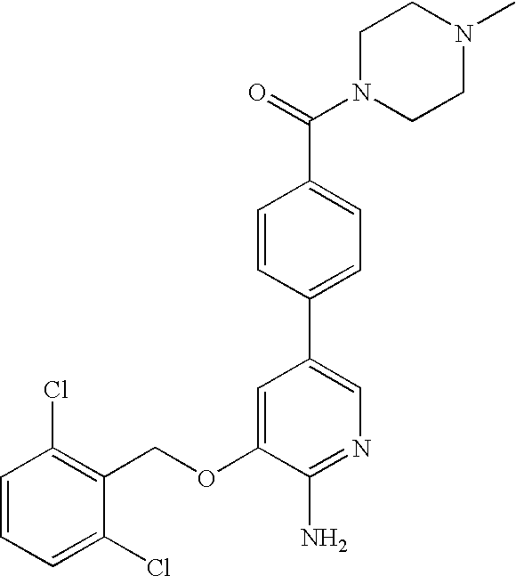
C1=CC=C(Cl)C(COC2=CC(C3=CC=C(C(N4CCN(C)CC4)=O)C=C3)=CN=C2N)=C1Cl
